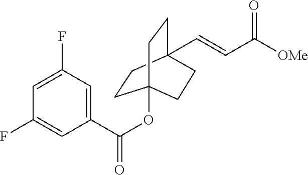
C1=C(C(OC23CCC(C=CC([OMe])=O)(CC2)CC3)=O)C=C(F)C=C1F
